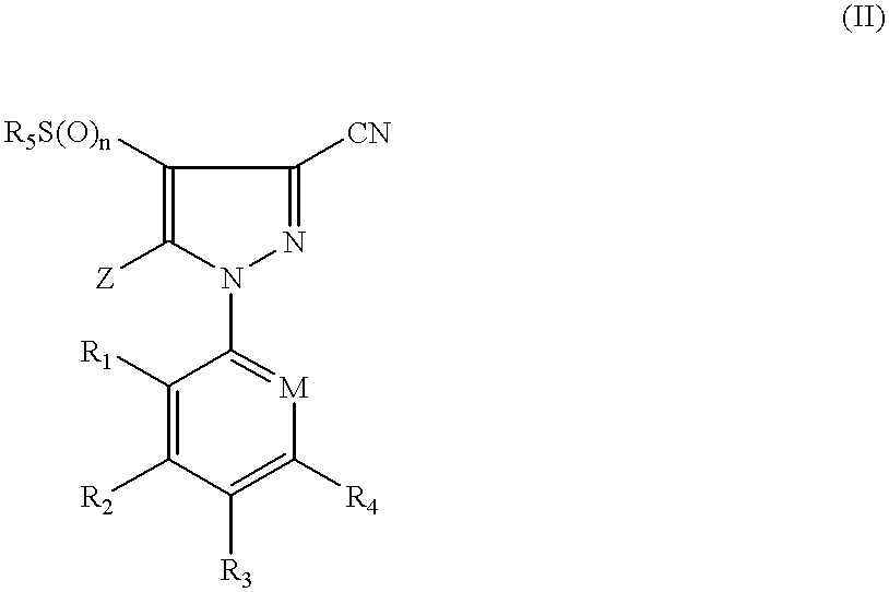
C1([R1])=C([R2])C([R3])=C([R4])[M]=C1N1N=C([CN])C([R5S(O)n])=C1[Z]
